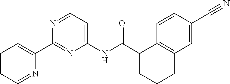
N1=CC=C(NC(C2CCCC3=C2C=CC(C#N)=C3)=O)N=C1C1=CC=CC=N1
